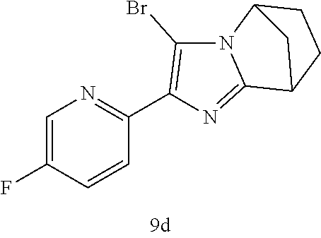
C1=CC(F)=CN=C1C1=C(Br)N2C(=N1)C1CCC2C1
